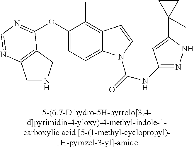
C1NCC2=C1N=CN=C2OC1=CC=C2C(=C1C)C=CN2C(=O)NC1=NNC(C2(C)CC2)=C1
